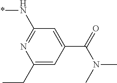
C1(CC)=CC(C(=O)N(C)C)=CC(N*)=N1
